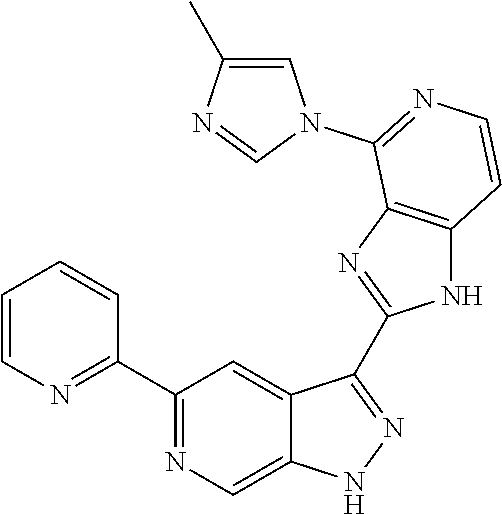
C1(C2=NC=C3C(=C2)C(C2=NC4=C(N2)C=CN=C4N2C=C(C)N=C2)=NN3)=NC=CC=C1
